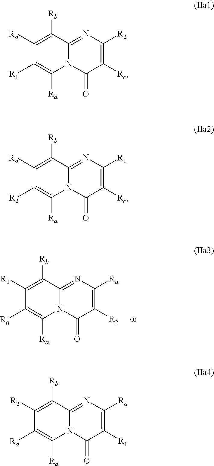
C1([R1])=C([Rb])C2=NC([Ra])=C([R2])C(=O)N2C([Ra])=C1[Ra].C1([Ra])=C([Rb])C2=NC([R2])=C([Rc])C(=O)N2C([Ra])=C1[R1].C1([Ra])=C([Rb])C2=NC([R1])=C([Rc])C(=O)N2C([Ra])=C1[R2].C1([R2])=C([Rb])C2=NC([Ra])=C([R1])C(=O)N2C([Ra])=C1[Ra]
